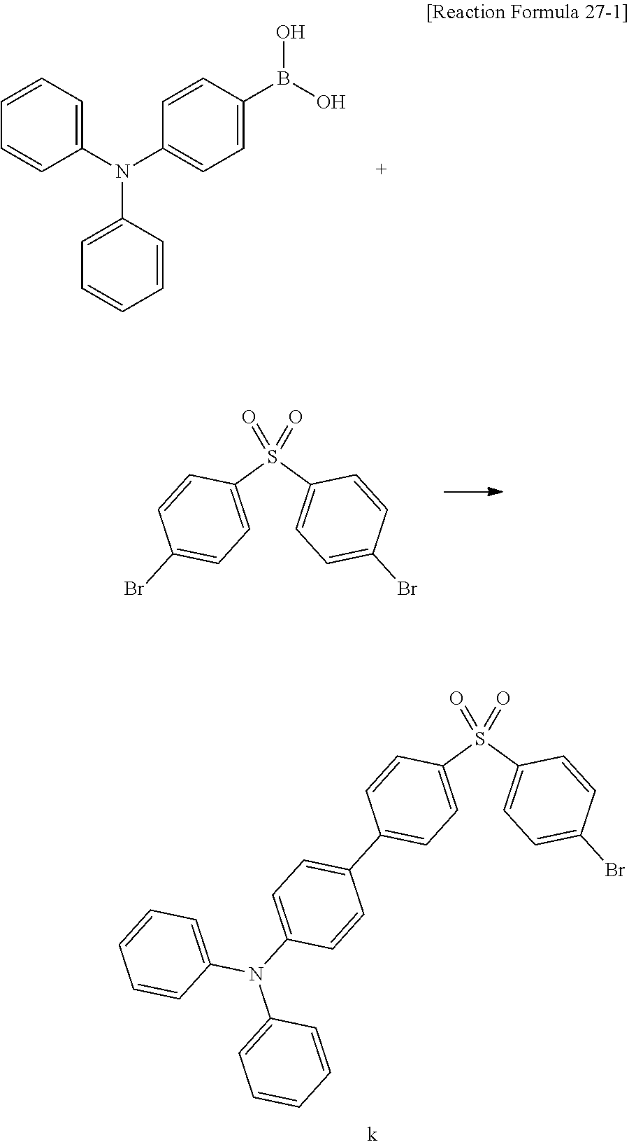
C1=CC(N(C2=CC=CC=C2)C2=CC=CC=C2)=CC=C1B(O)O.C1=C(S(C2=CC=C(Br)C=C2)(=O)=O)C=CC(Br)=C1.C1=C(S(C2=CC=C(Br)C=C2)(=O)=O)C=CC(C2=CC=C(N(C3=CC=CC=C3)C3=CC=CC=C3)C=C2)=C1
